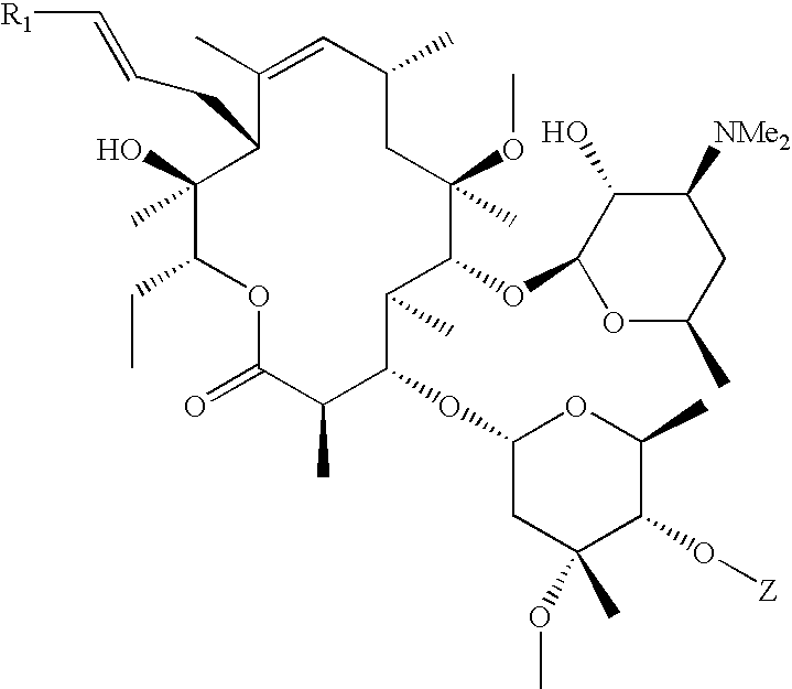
C1(C)(O)C(CC)OC(=O)C(C)C(OC2CC(C)(OC)C(O[Z])C(C)O2)C(C)C(OC2OC(C)CC([NMe2])C2O)C(OC)(C)CC(C)C=C(C)C1CC=C[R1]
